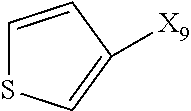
C1=CC([X9])=CS1
